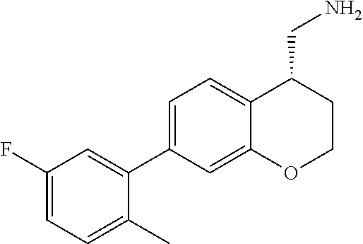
C1=C(C2=CC=C3C(=C2)OCCC3CN)C(C)=CC=C1F
